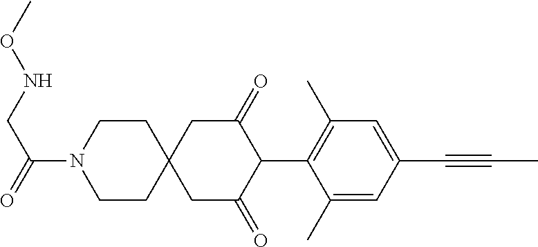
C1CN(C(=O)CNOC)CCC12CC(=O)C(C1=C(C)C=C(C#CC)C=C1C)C(=O)C2
